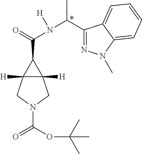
C12([H])C([H])(C1C(=O)N(C(C1=NN(C)C3=CC=CC=C13)C)[H])CN(C(OC(C)(C)C)=O)C2
